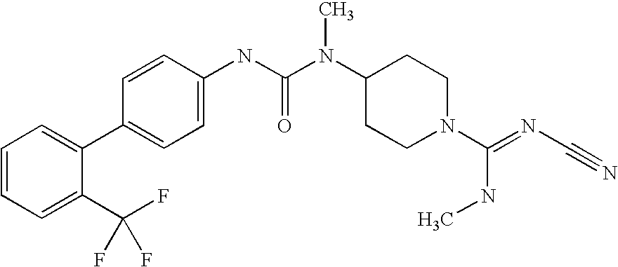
C1=CC=C(C(F)(F)F)C(C2=CC=C(NC(N(C3CCN(C(=NC#N)NC)CC3)C)=O)C=C2)=C1
